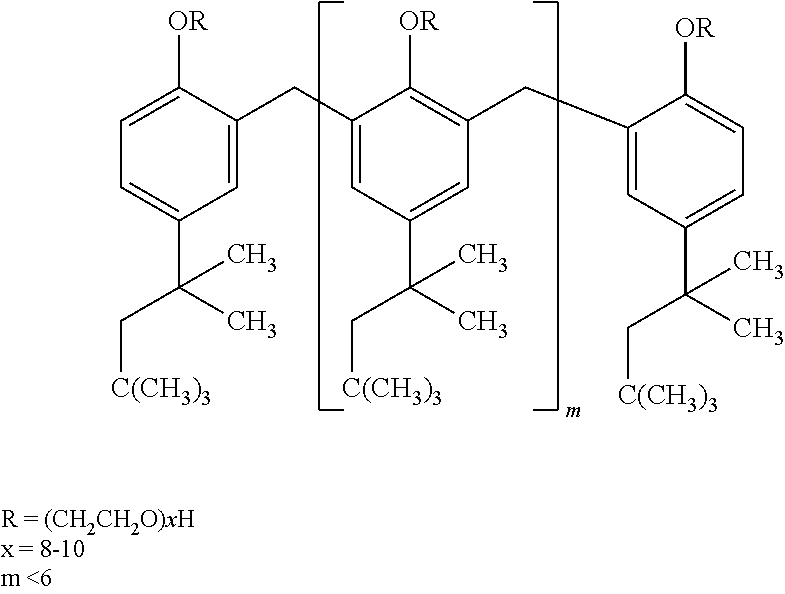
C1=C(CC2=CC(C(C[C(CH3)3])(C)C)=CC(CC3=CC(C(C[C(CH3)3])(C)C)=CC=C3[OR])=C2[OR])C([OR])=CC=C1C(C[C(CH3)3])(C)C
